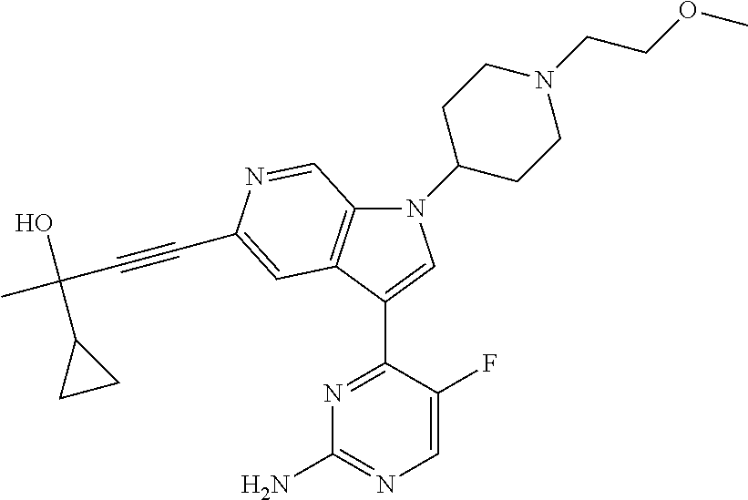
N1(C2CCN(CCOC)CC2)C2=C(C(C3=NC(N)=NC=C3F)=C1)C=C(C#CC(C)(O)C1CC1)N=C2
